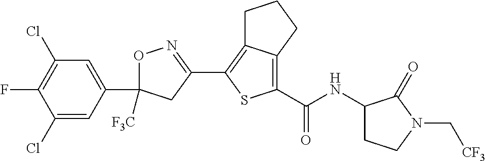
O1C(C2=CC(Cl)=C(F)C(Cl)=C2)([F3C])CC(C2=C3C(=C(C(=O)NC4CCN(C[CF3])C4=O)S2)CCC3)=N1
